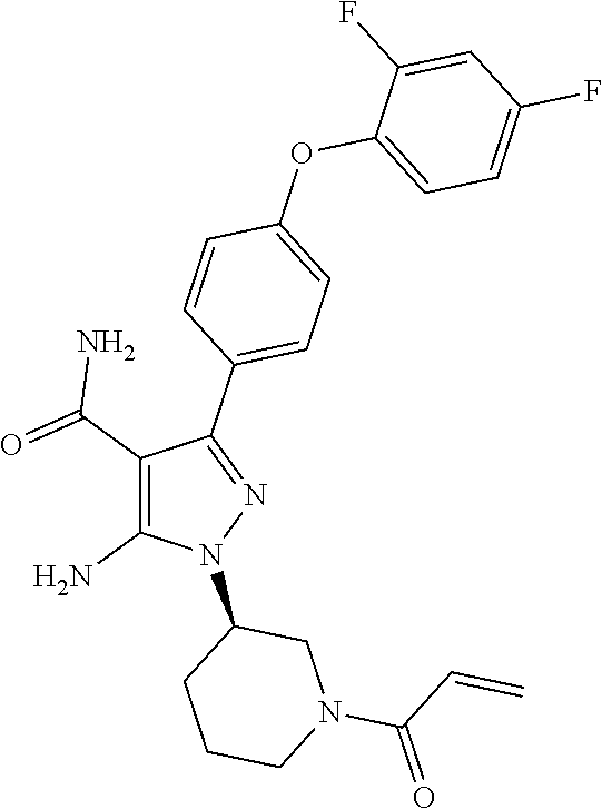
C1(C(=O)N)=C(N)N(C2CCCN(C(C=C)=O)C2)N=C1C1=CC=C(OC2=CC=C(F)C=C2F)C=C1
